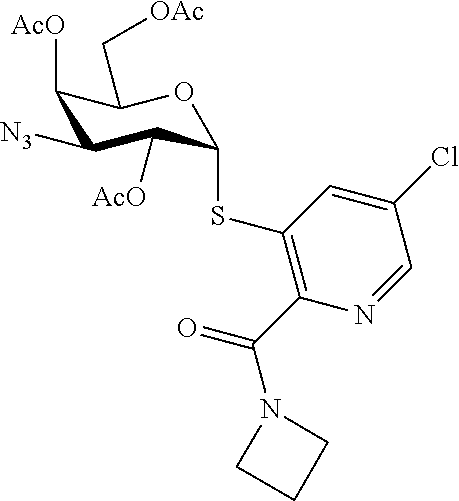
C1([AcO])C([N3])C([AcO])C(SC2=C(C(N3CCC3)=O)N=CC(Cl)=C2)OC1C[OAc]
